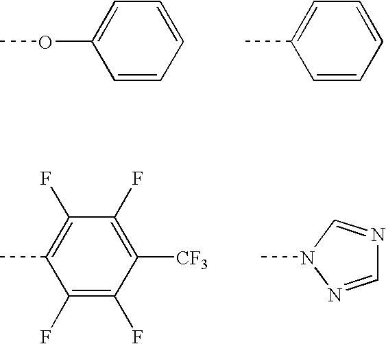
C1=CC=CC=C1OC.C1=CC=CC=C1C.C1(F)=C(F)C([CF3])=C(F)C(F)=C1C.N1(C)N=CN=C1
